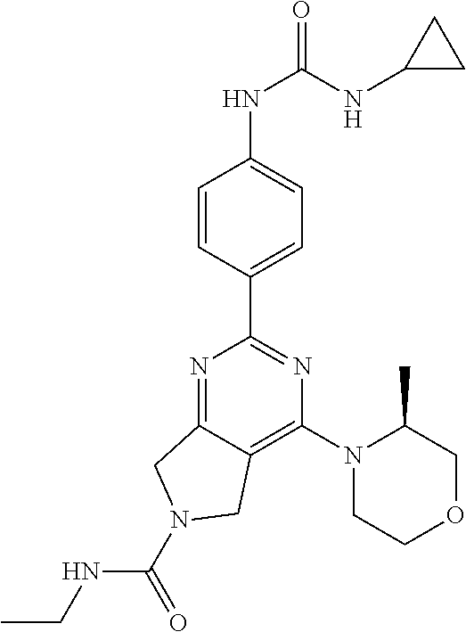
N1=C2C(=C(N3CCOCC3C)N=C1C1=CC=C(NC(=O)NC3CC3)C=C1)CN(C(=O)NCC)C2
